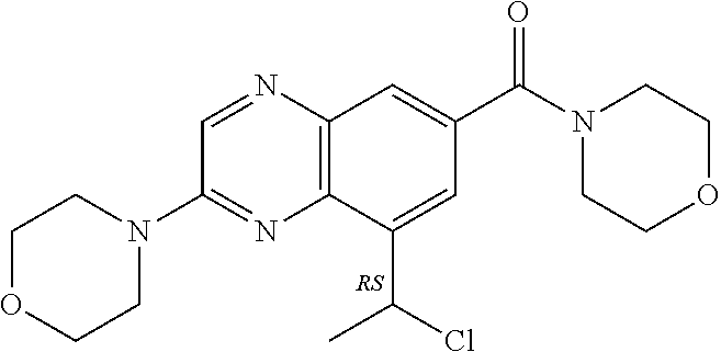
C1=NC2=C(N=C1N1CCOCC1)C(C(Cl)C)=CC(C(N1CCOCC1)=O)=C2
